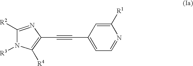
C1=C(C#CC2=C([R4])N([R3])C([R2])=N2)C=C([R1])N=C1
